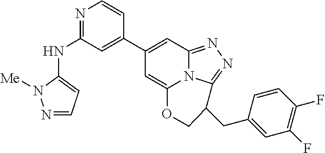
N1=C(NC2=CC=NN2[Me])C=C(C2=CC3=NN=C4N3C(=C2)OCC4CC2=CC(F)=C(F)C=C2)C=C1
